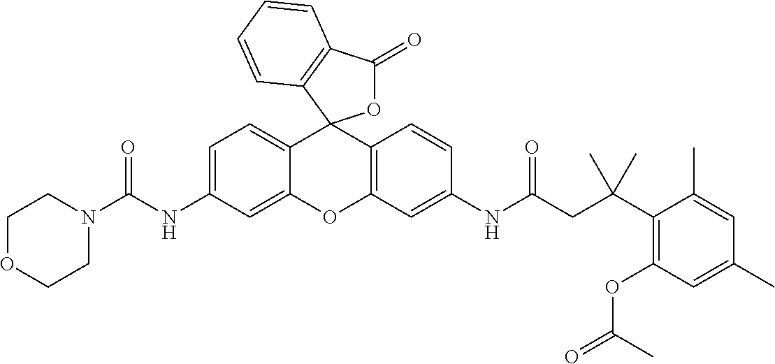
C12=CC=C(NC(N3CCOCC3)=O)C=C1OC1=C(C=CC(NC(CC(C3=C(OC(=O)C)C=C(C)C=C3C)(C)C)=O)=C1)C21OC(=O)C2=C1C=CC=C2
